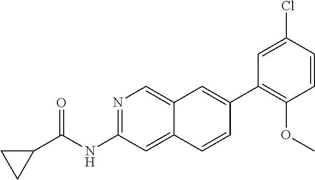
N1=C(NC(C2CC2)=O)C=C2C(=C1)C=C(C1=C(OC)C=CC(Cl)=C1)C=C2
